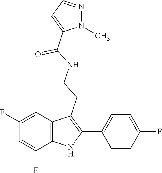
O=C(NCCC1=C(C2=CC=C(F)C=C2)NC2=C1C=C(F)C=C2F)C1=CC=NN1C
